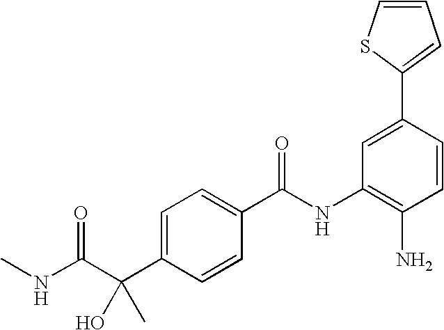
CNC(C(C1=CC=C(C(NC2=C(N)C=CC(C3=CC=CS3)=C2)=O)C=C1)(C)O)=O
